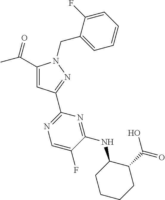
C1(C(C)=O)=CC(C2=NC=C(F)C(NC3CCCCC3C(=O)O)=N2)=NN1CC1=CC=CC=C1F
